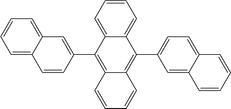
C1=C2C(=CC=C1)C=CC(C1=C3C(=C(C4=CC=C5C(=C4)C=CC=C5)C4=CC=CC=C14)C=CC=C3)=C2
